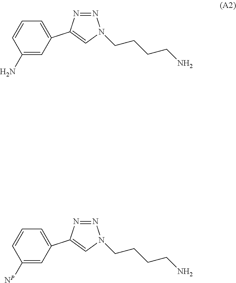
N1=NN(CCCCN)C=C1C1=CC=CC(N)=C1.N1=NN(CCCCN)C=C1C1=CC=CC([NP])=C1
